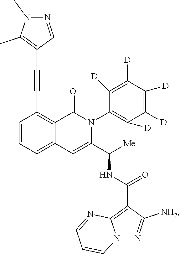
C1=CC=C2C(=C1C#CC1=C(C)N(C)N=C1)C(=O)N(C1=C([D])C([D])=C([D])C([D])=C1[D])C(C([Me])NC(C1=C3N(N=C1[NH2])C=CC=N3)=O)=C2
